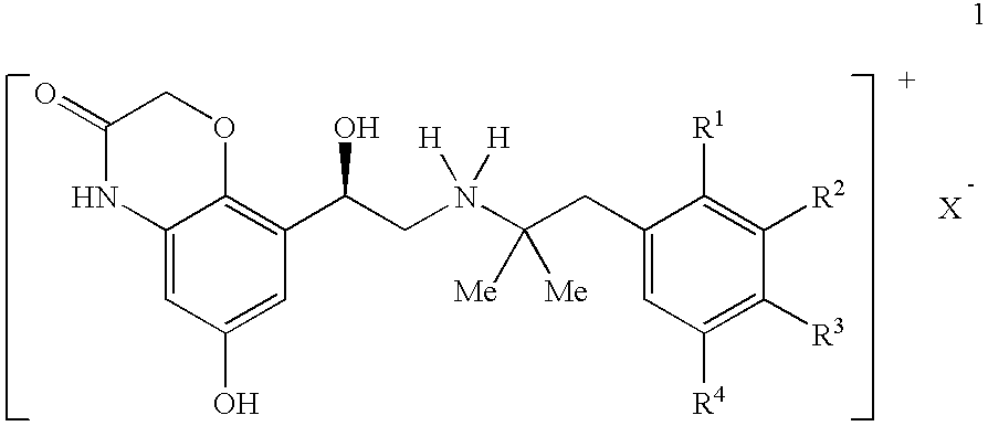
C12=CC(O)=CC(C(CN(C(CC3=CC([R4])=C([R3])C([R2])=C3[R1])([Me])[Me])([H])[H])O)=C1OCC(=O)N2
